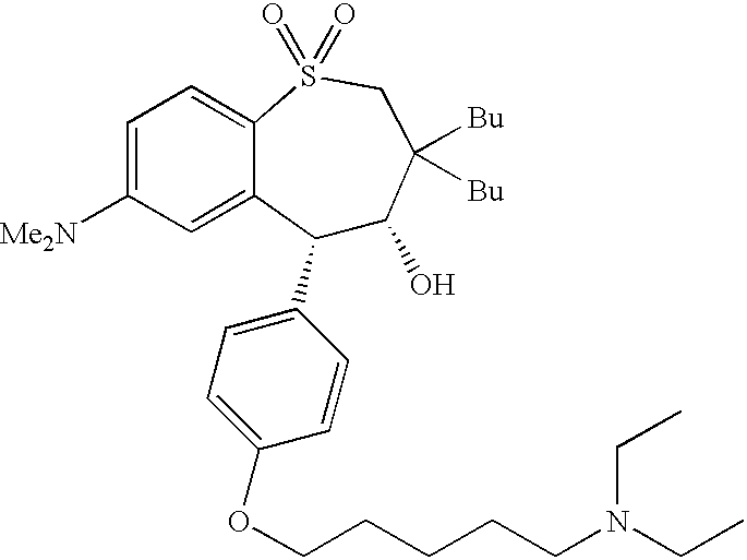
C1(C2=CC=C(OCCCCCN(CC)CC)C=C2)C(O)C([Bu])([Bu])CS(=O)(=O)C2=CC=C([Me2N])C=C12
